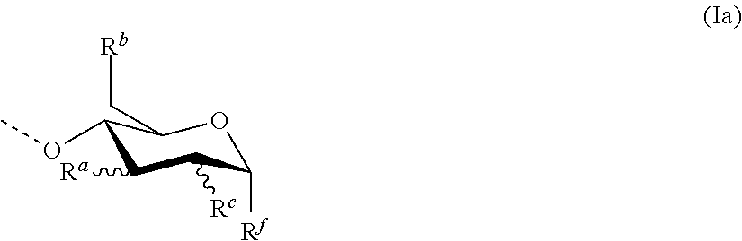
C1(OC)C([Ra])C([Rc])C([Rf])OC1C[Rb]
